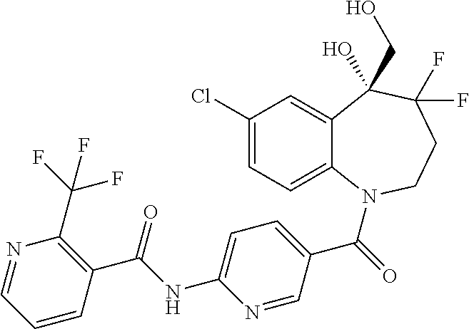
C12=CC(Cl)=CC=C1N(C(=O)C1=CC=C(NC(C3=C(C(F)(F)F)N=CC=C3)=O)N=C1)CCC(F)(F)C2(CO)O
